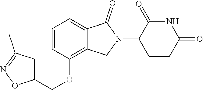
C1=CC(OCC2=CC(C)=NO2)=C2C(=C1)C(=O)N(C1CCC(=O)NC1=O)C2
